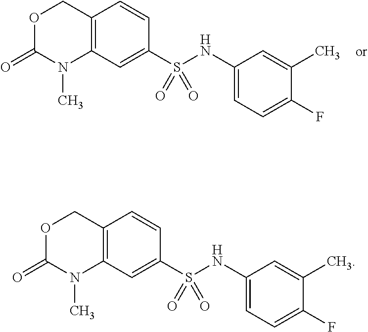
C1(S(NC2=CC=C(F)C(C)=C2)(=O)=O)=CC2=C(COC(=O)N2C)C=C1.C1(S(NC2=CC=C(F)C(C)=C2)(=O)=O)=CC2=C(COC(=O)N2C)C=C1
